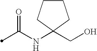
C(NC1(CO)CCCC1)(C)=O
